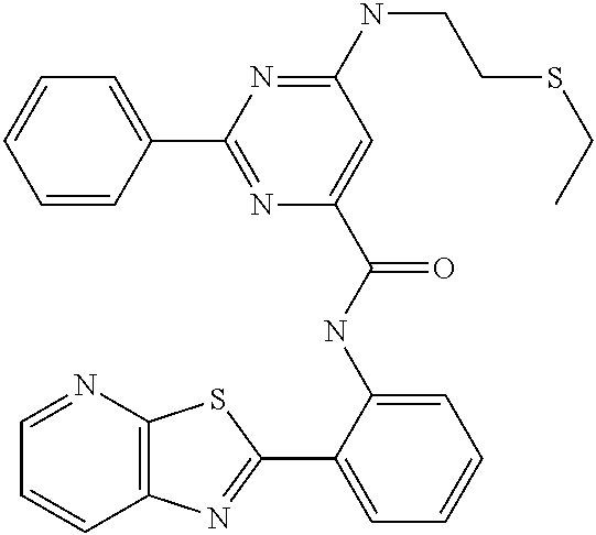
C1=NC2=C(C=C1)N=C(C1=CC=CC=C1NC(=O)C1=CC(NCCSCC)=NC(C3=CC=CC=C3)=N1)S2
